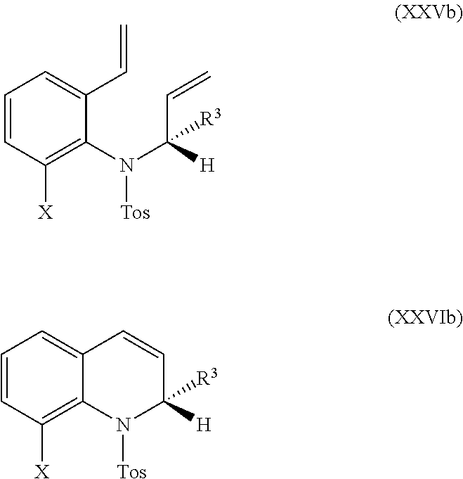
C1=CC([X])=C2C(=C1)C=CC([H])([R3])N2[Tos].C1=CC([X])=C(N(C(C=C)([H])[R3])[Tos])C(C=C)=C1
